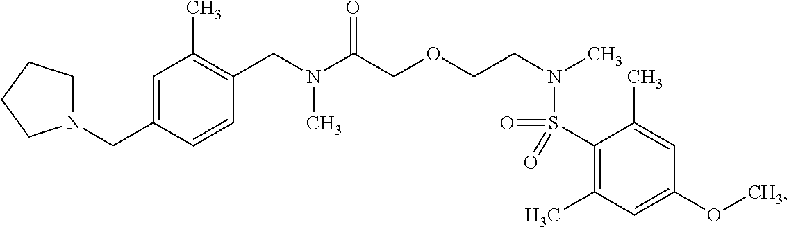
C1(CN2CCCC2)=CC(C)=C(CN(C(COCCN(C)S(=O)(=O)C2=C(C)C=C(OC)C=C2C)=O)C)C=C1
